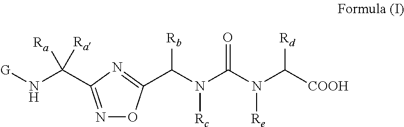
N1=C(C(N[G])([Ra])[Ra])N=C(C(N(C(N(C([COOH])[Rd])[Re])=O)[Rc])[Rb])O1
